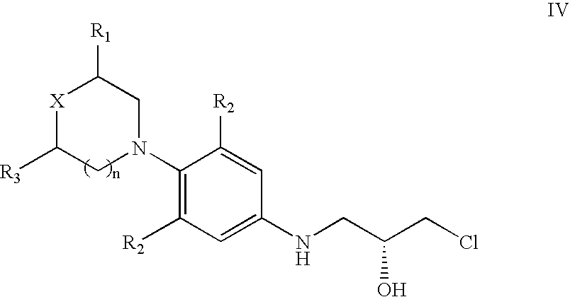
[X]1C([R3])CN(C2=C([R2])C=C(NCC(CCl)O)C=C2[R2])CC1[R1]
